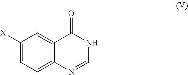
C1([X])=CC=C2C(=C1)C(=O)NC=N2
